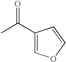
O=C(C1=COC=C1)C
